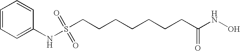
N(S(CCCCCCCC(NO)=O)(=O)=O)C1=CC=CC=C1
